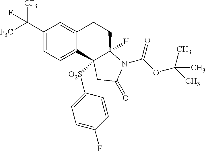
C1(C([F3C])([CF3])F)=CC=C2C(=C1)CCC1([H])C2([O2S]C2=CC=C(F)C=C2)CC(=O)N1C(OC(C)(C)C)=O
